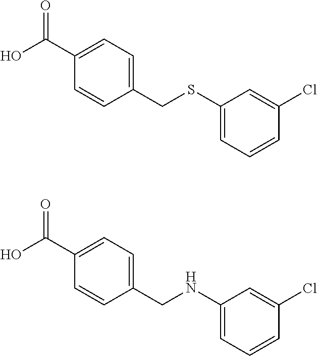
OC(C1=CC=C(CSC2=CC=CC(Cl)=C2)C=C1)=O.OC(C1=CC=C(CNC2=CC=CC(Cl)=C2)C=C1)=O
